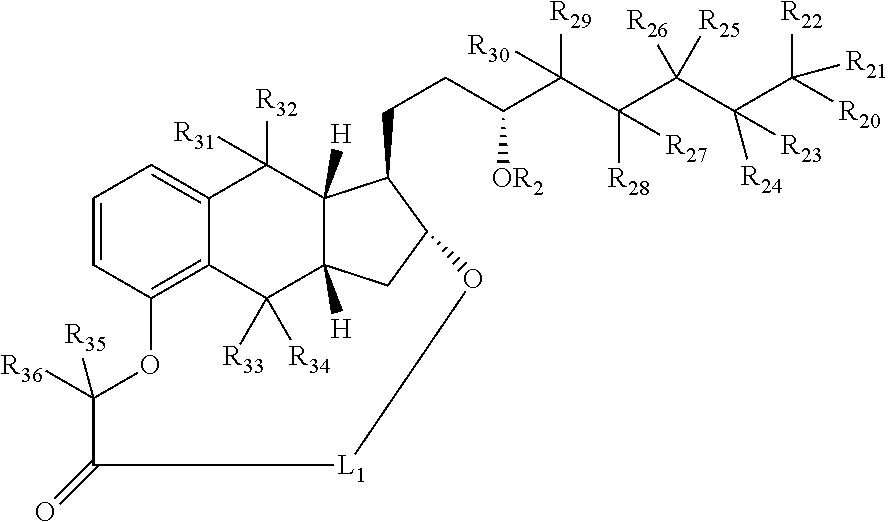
C1=CC2=C3C(=C1)C([R32])([R31])C1([H])C([H])(C3([R33])[R34])CC(C1CCC(C(C(C(C(C([R20])([R22])[R21])([R24])[R23])([R26])[R25])([R28])[R27])([R29])[R30])[OR2])O[L1]C(=O)C([R36])([R35])O2
